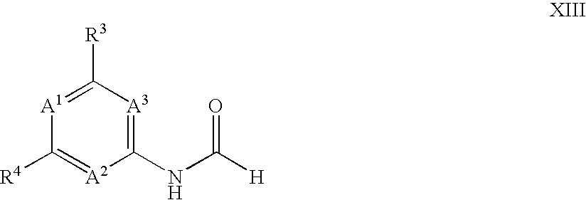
C1([R3])=[A1]C([R4])=[A2]C(NC([H])=O)=[A3]1
